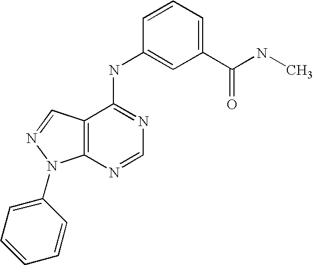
C12=C(C(NC3=CC(C(NC)=O)=CC=C3)=NC=N1)C=NN2C1=CC=CC=C1
